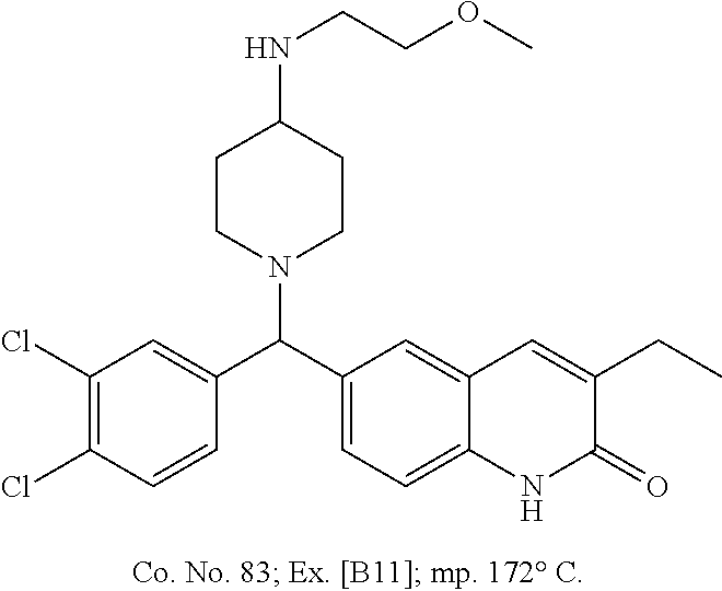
ClC1=C(Cl)C=CC(C(C2=CC=C3C(=C2)C=C(CC)C(=O)N3)N2CCC(NCCOC)CC2)=C1
